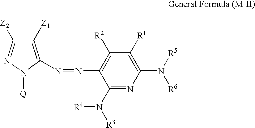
C1(N([R4])[R3])=NC(N([R6])[R5])=C([R1])C([R2])=C1N=NC1=C([Z1])C([Z2])=NN1[Q]
